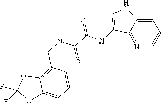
N1=C2C(=CC=C1)NC=C2NC(C(NCC1=C2C(=CC=C1)OC(F)(F)O2)=O)=O
